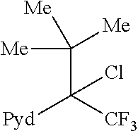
C(C([CF3])([Pyd])Cl)([Me])([Me])[Me]
